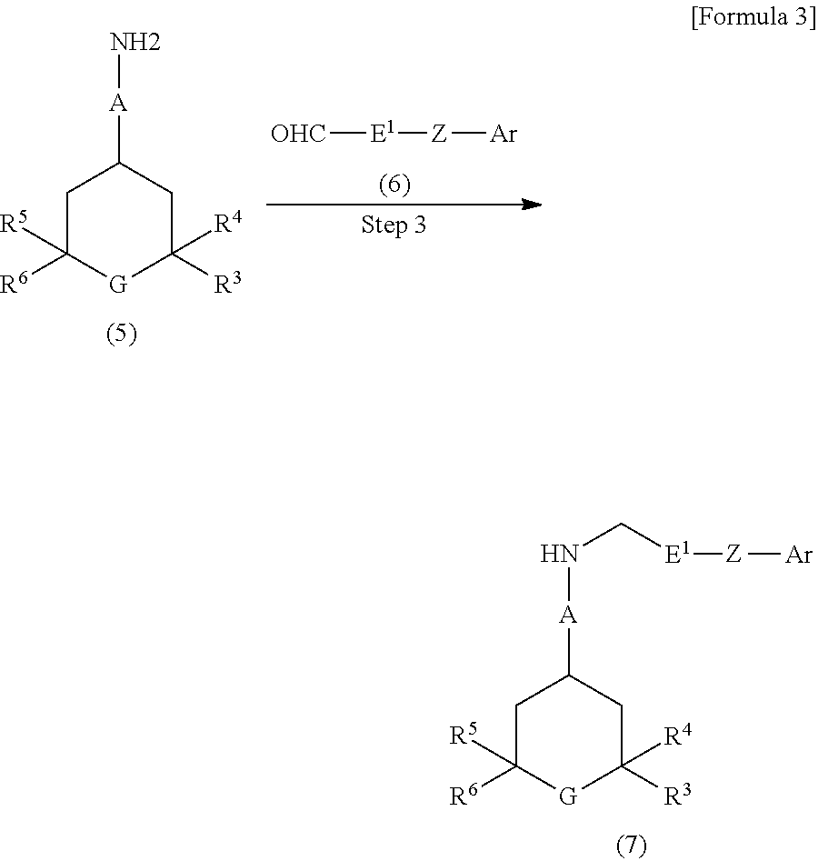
C1C([R5])([R6])[G]C([R4])([R3])CC1[A]N.[OHC][E1][Z][Ar].C1C([R5])([R6])[G]C([R4])([R3])CC1[A]NC[E1][Z][Ar]
